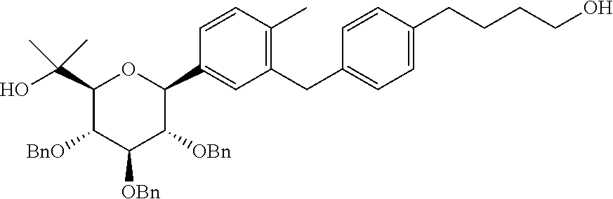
C1(C(O)(C)C)C([BnO])C([OBn])C([OBn])C(C2=CC(CC3=CC=C(CCCCO)C=C3)=C(C)C=C2)O1
